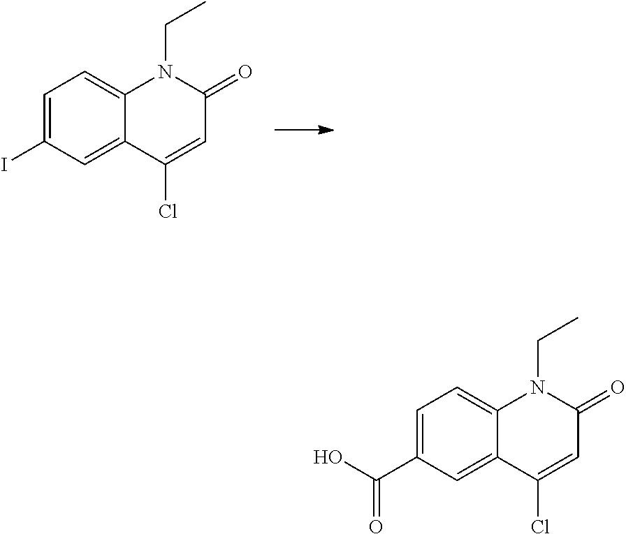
C1=C(I)C=C2C(=C1)N(CC)C(=O)C=C2Cl.C1=C(C(O)=O)C=C2C(=C1)N(CC)C(=O)C=C2Cl
